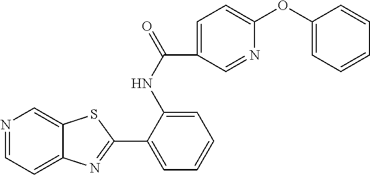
C1(C2=NC3=CC=NC=C3S2)=CC=CC=C1NC(=O)C1=CC=C(OC2=CC=CC=C2)N=C1
